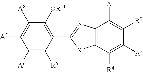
C1([A7])=C([A8])C([OR11])=C(C2=NC3=C(C([R4])=C([A3])C([R2])=C3[A1])[X]2)C([R5])=C1[A6]
